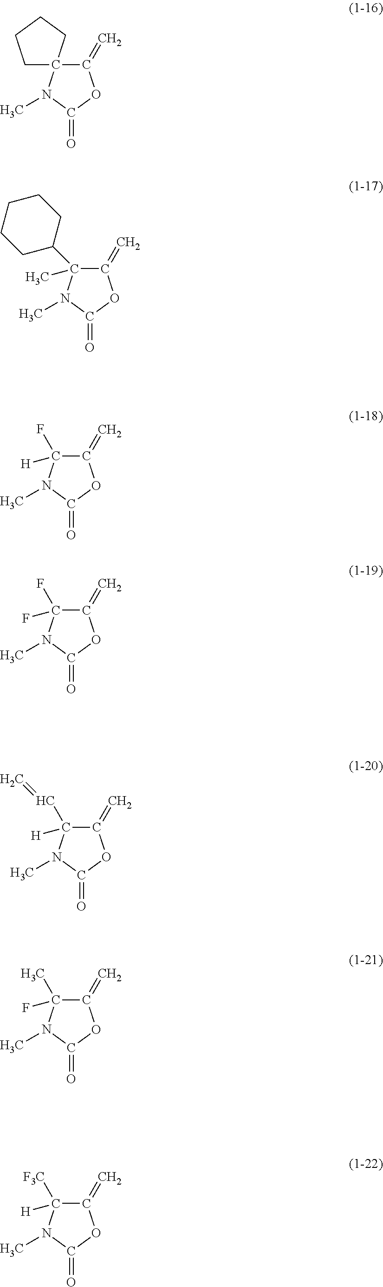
C12(C(=C)OC(=O)N1C)CCCC2.C1(C)(C2CCCCC2)C(=C)OC(=O)N1C.C1([H])(F)C(=C)OC(=O)N1C.C1(F)(F)C(=C)OC(=O)N1C.C1([H])(C=C)C(=C)OC(=O)N1C.C1(F)(C)C(=C)OC(=O)N1C.C1([H])([F3C])C(=C)OC(=O)N1C
